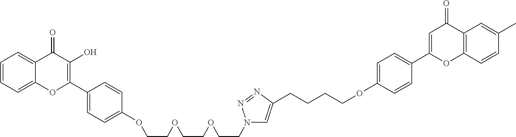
C1=CC=C2C(=C1)C(=O)C(O)=C(C1=CC=C(OCCOCCOCCN3C=C(CCCCOC4=CC=C(C5=CC(=O)C6=C(O5)C=CC(C)=C6)C=C4)N=N3)C=C1)O2
